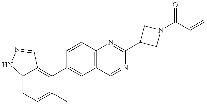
C12=CC=C(C)C(C3=CC4=C(C=C3)N=C(C3CN(C(C=C)=O)C3)N=C4)=C1C=NN2
